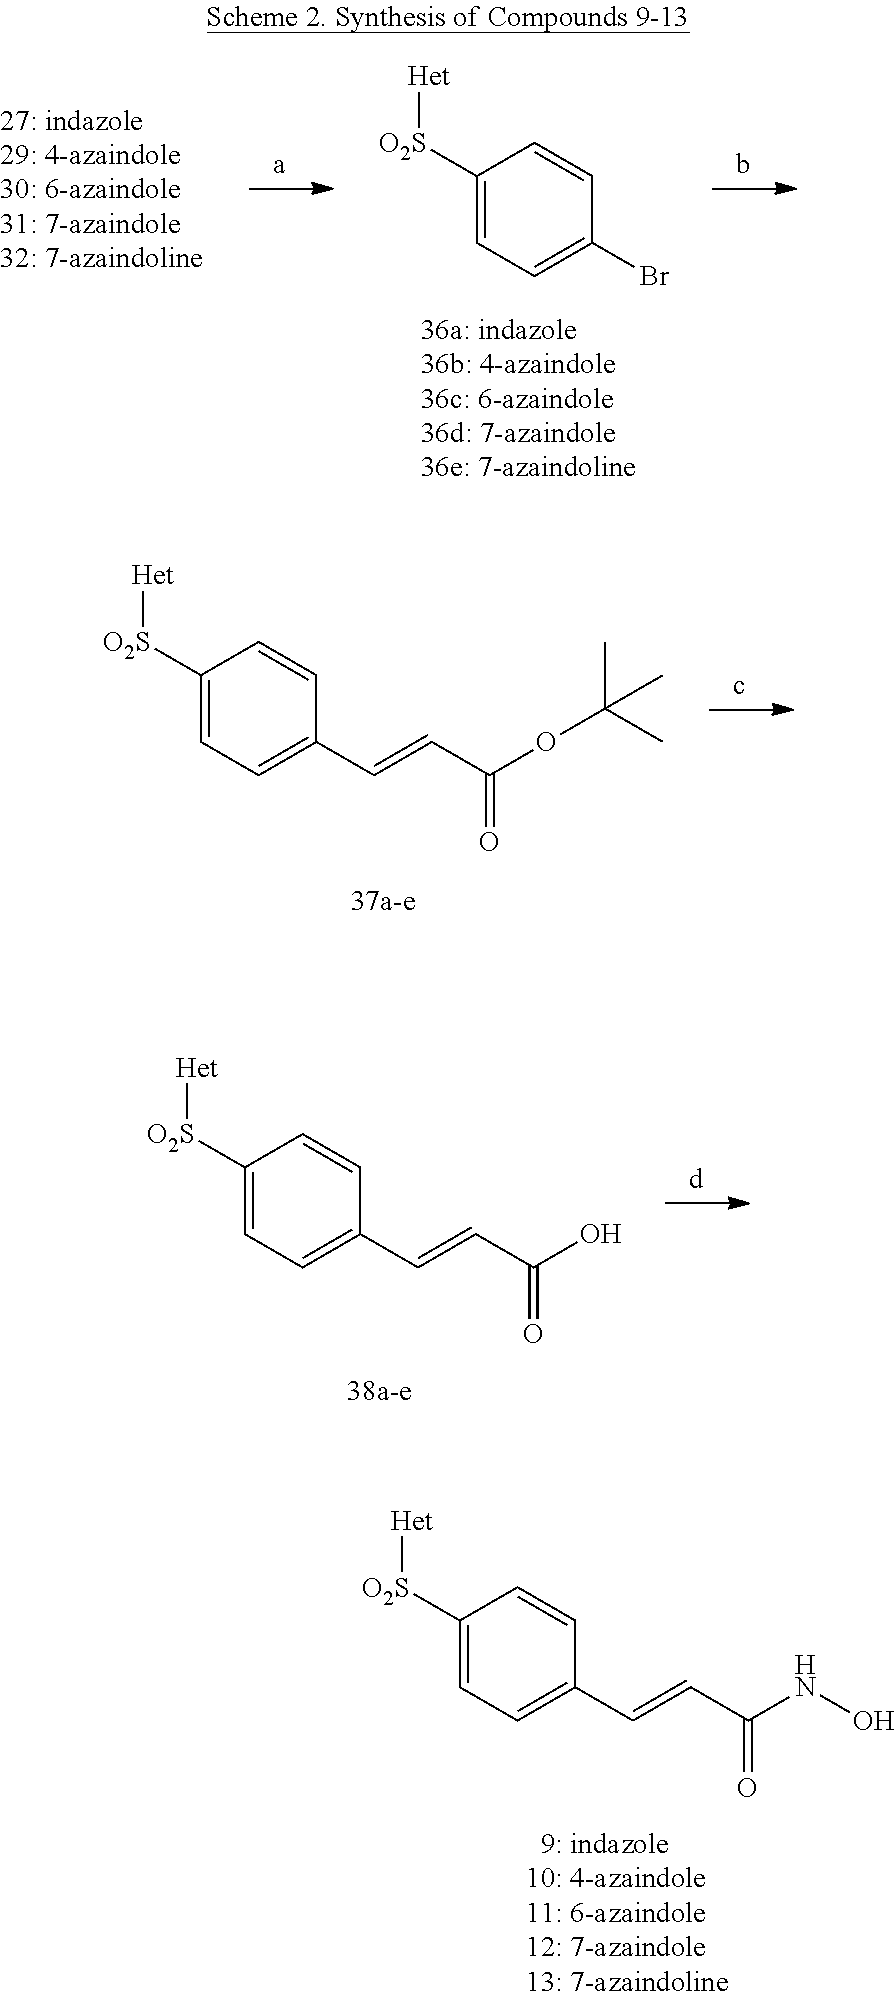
C1([O2S][Het])=CC=C(C=CC(OC(C)(C)C)=O)C=C1.C1([O2S][Het])=CC=C(Br)C=C1.C1([O2S][Het])=CC=C(C=CC(O)=O)C=C1.C1([O2S][Het])=CC=C(C=CC(NO)=O)C=C1
